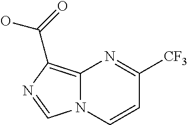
C12=C(C(=O)O)N=CN1C=CC([CF3])=N2
